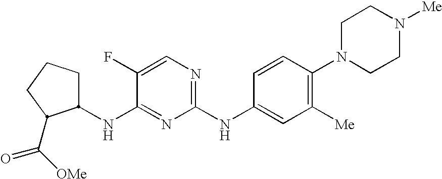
C1(NC2=NC(NC3=CC([Me])=C(N4CCN([Me])CC4)C=C3)=NC=C2F)CCCC1C([OMe])=O
